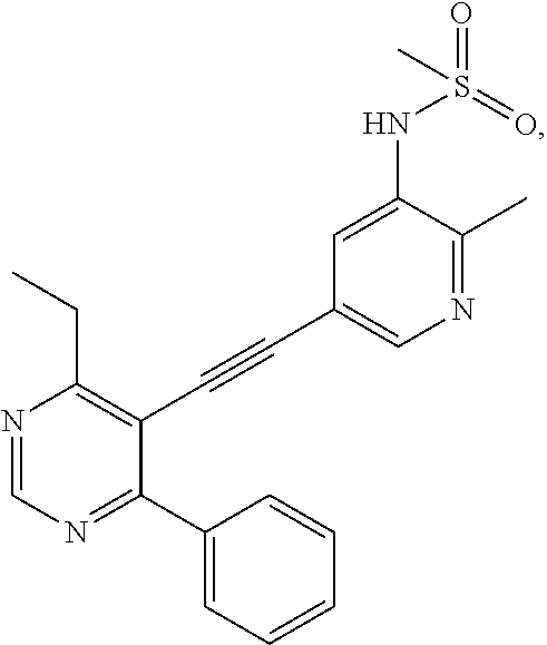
N1=CN=C(C2=CC=CC=C2)C(C#CC2=CN=C(C)C(NS(=O)(=O)C)=C2)=C1CC
